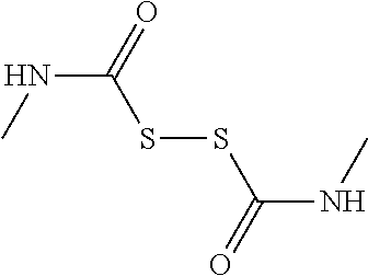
N(C(=O)SSC(NC)=O)C
